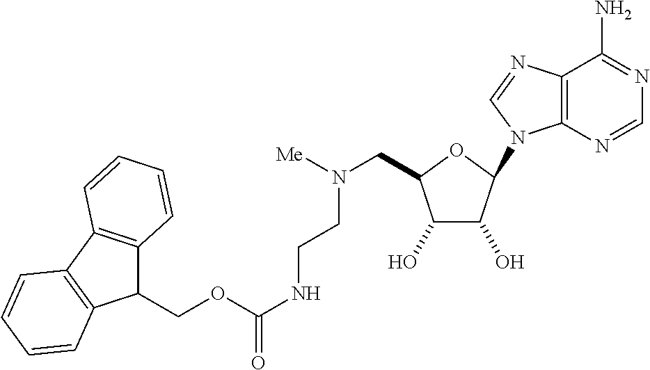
C1(O)C(O)C(N2C3=C(N=C2)C(N)=NC=N3)OC1CN(CCNC(OCC1C2=C(C3=C1C=CC=C3)C=CC=C2)=O)[Me]
